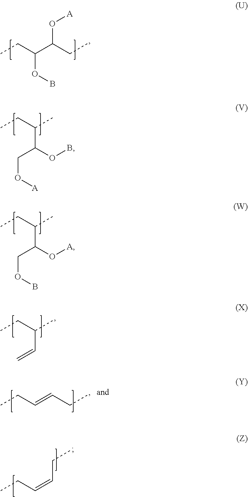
CCC(OB)C(CC)O[A].CCC(C)C(CO[A])OB.CCC(C)C(COB)O[A].CCC(C=C)C.CCC=CCC.C(C=CCC)C
